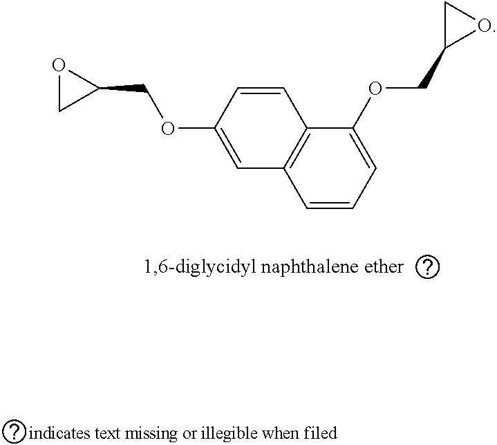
C1=C(OCC2OC2)C=CC2=C1C=CC=C2OCC1OC1
